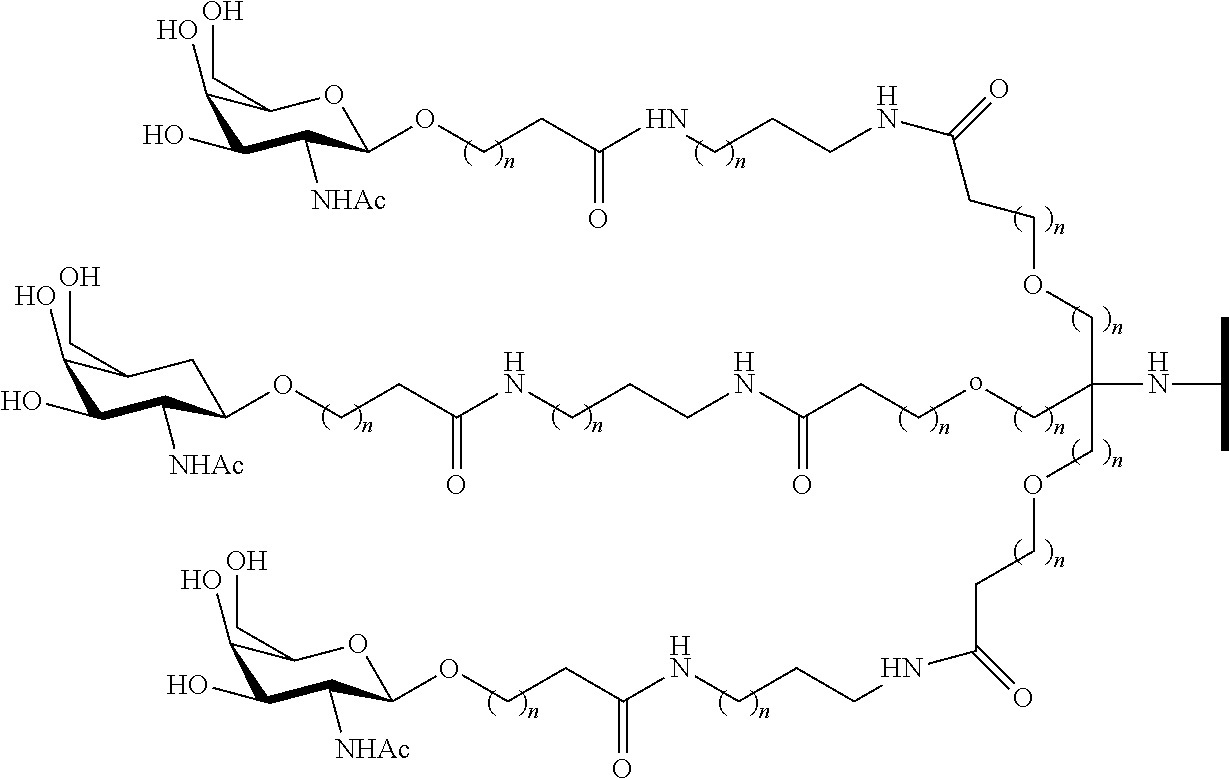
C1(O)C(O)C([NHAc])C(OCCC(NCCCNC(=O)CCOCC(COCCC(NCCCNC(CCOC2C([NHAc])C(O)C(O)C(CO)O2)=O)=O)(CoCCC(NCCCNC(CCOC2C([NHAc])C(O)C(O)C(CO)C2)=O)=O)NC(C)C)=O)OC1CO
